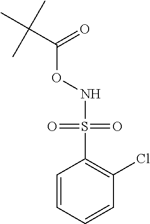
C1=CC=CC(Cl)=C1S(=O)(=O)NOC(C(C)(C)C)=O
